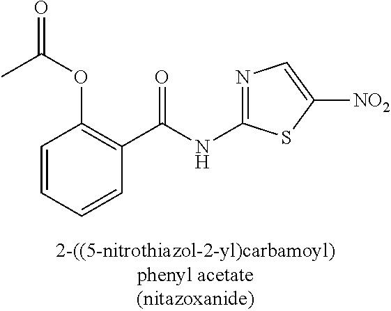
C1=CC=CC(C(NC2=NC=C([NO2])S2)=O)=C1OC(C)=O
